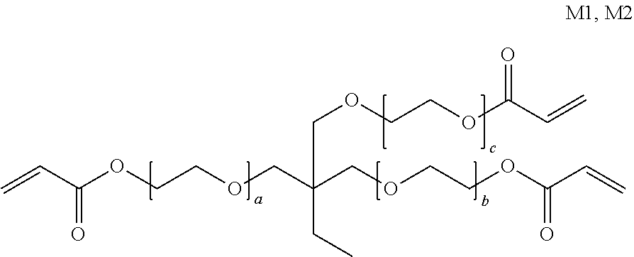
C=CC(OCCOCC(COCCOC(C=C)=O)(COCCOC(C=C)=O)CC)=O
